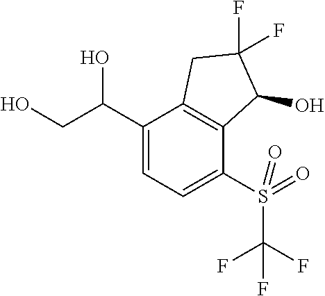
C(C1=CC=C(S(C(F)(F)F)(=O)=O)C2=C1CC(F)(F)C2O)(CO)O
